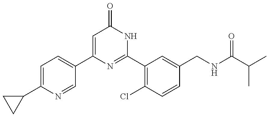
C1(C2=CC=C(C3CC3)N=C2)=CC(=O)NC(C2=C(Cl)C=CC(CNC(C(C)C)=O)=C2)=N1
